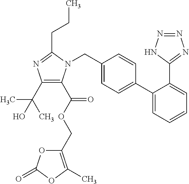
C1(C(C)(C)O)=C(C(OCC2=C(C)OC(=O)O2)=O)N(CC2=CC=C(C3=CC=CC=C3C3=NN=NN3)C=C2)C(CCC)=N1
